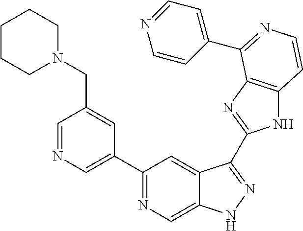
C1=NC=C(C2=NC=C3C(=C2)C(C2=NC4=C(N2)C=CN=C4C2=CC=NC=C2)=NN3)C=C1CN1CCCCC1
